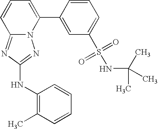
N12C(=NC(NC3=C(C)C=CC=C3)=N1)C=CC=C2C1=CC(S(=O)(=O)NC(C)(C)C)=CC=C1
